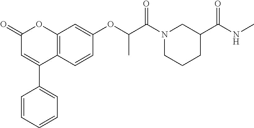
C12=C(C=CC(OC(C(N3CCCC(C(NC)=O)C3)=O)C)=C1)C(C1=CC=CC=C1)=CC(=O)O2
